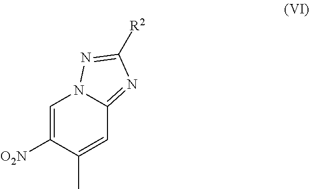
C1=C([O2N])C(C)=CC2=NC([R2])=NN12
